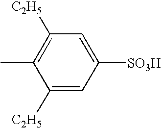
C1=C([C2H5])C(C)=C([C2H5])C=C1[SO3H]
